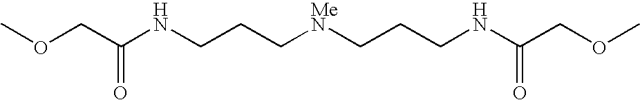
COCC(NCCC[MeN]CCCNC(COC)=O)=O
